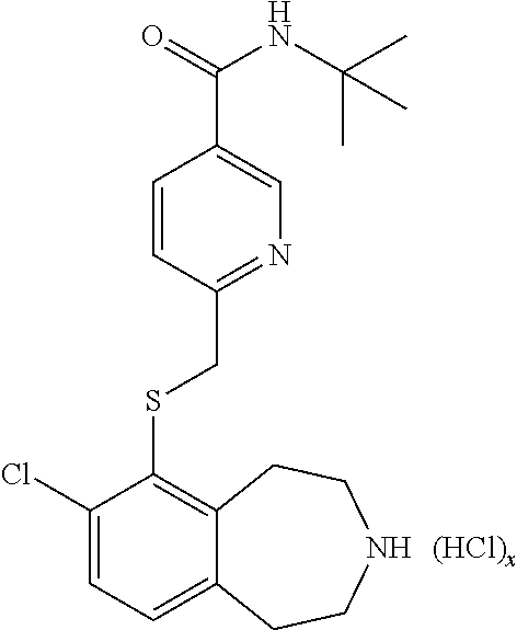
C1(Cl)=CC=C2C(=C1SCC1=NC=C(C(NC(C)(C)C)=O)C=C1)CCNCC2.[(HCl)x]
